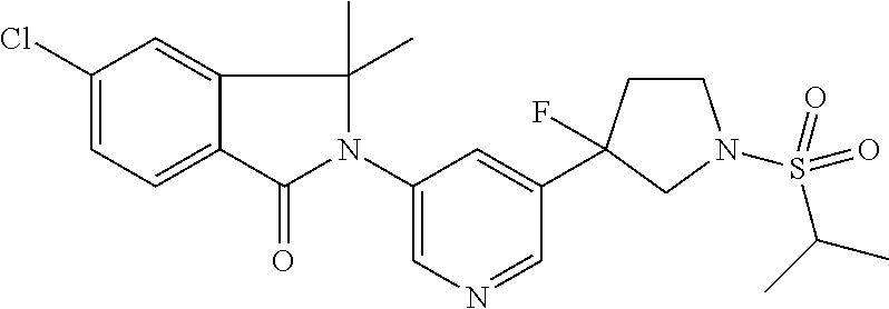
C1(N2C(=O)C3=CC=C(Cl)C=C3C2(C)C)=CN=CC(C2(F)CCN(S(C(C)C)(=O)=O)C2)=C1
